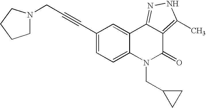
C1(C#CCN2CCCC2)=CC=C2C(=C1)C1=NNC(C)=C1C(=O)N2CC1CC1
